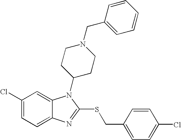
C1(Cl)=CC=C2C(=C1)N(C1CCN(CC3=CC=CC=C3)CC1)C(SCC1=CC=C(Cl)C=C1)=N2
